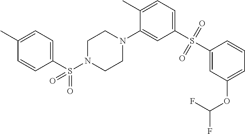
C1(S(=O)(=O)C2=CC=C(C)C(N3CCN(S(C4=CC=C(C)C=C4)(=O)=O)CC3)=C2)=CC(OC(F)F)=CC=C1
